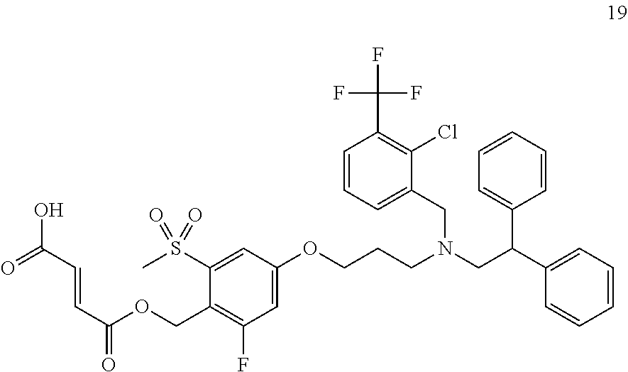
C1=CC=C(CN(CC(C2=CC=CC=C2)C2=CC=CC=C2)CCCOC2=CC(F)=C(COC(C=CC(O)=O)=O)C(S(C)(=O)=O)=C2)C(Cl)=C1C(F)(F)F
